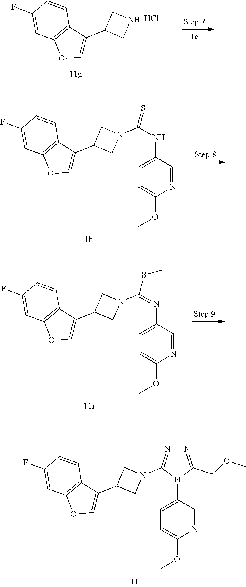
C1=C(F)C=CC2=C1OC=C2C1CNC1.Cl.C1=C(F)C=CC2=C1OC=C2C1CN(C(NC2=CC=C(OC)N=C2)=S)C1.C1=C(F)C=CC2=C1OC=C2C1CN(C(=NC2=CC=C(OC)N=C2)SC)C1.C1=C(F)C=CC2=C1OC=C2C1CN(C2=NN=C(COC)N2C2=CC=C(OC)N=C2)C1
